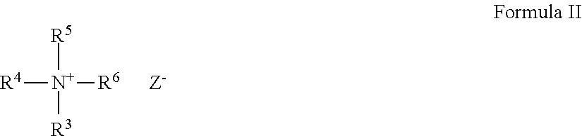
[R4][N+]([R5])([R3])[R6]
